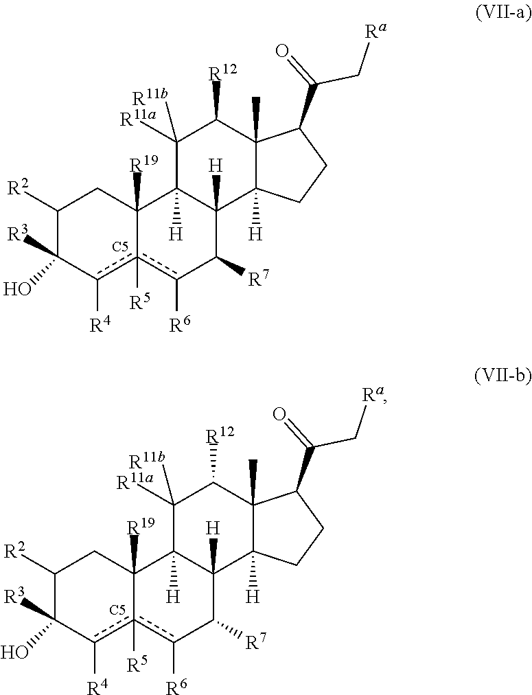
C1([R2])C([R3])(O)c([R4])c2([R5])c([R6])C([R7])C3([H])C([H])(C2([R19])C1)C([R11a])([R11b])C([R12])C1(C)C3([H])CCC1C(=O)C[Ra].[C5].C1([R2])C([R3])(O)c([R4])c2([R5])c([R6])C([R7])C3([H])C([H])(C2([R19])C1)C([R11a])([R11b])C([R12])C1(C)C3([H])CCC1C(=O)C[Ra].[C5]
